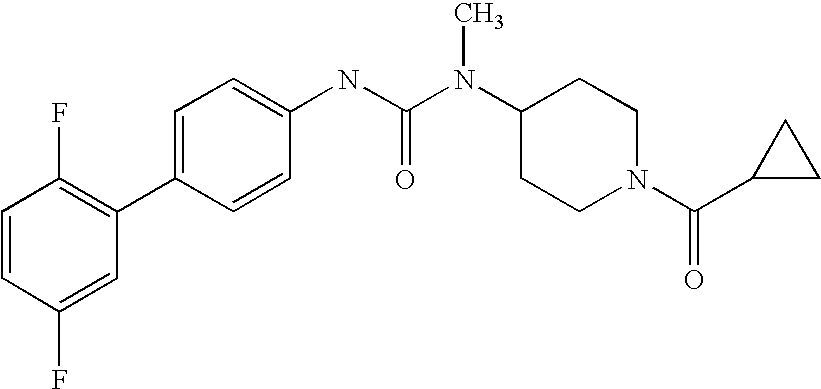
C1=CC(F)=CC(C2=CC=C(NC(N(C3CCN(C(=O)C4CC4)CC3)C)=O)C=C2)=C1F
